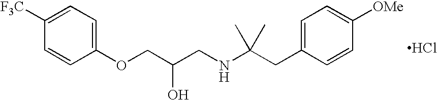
Cl.O(CC(CNC(CC1=CC=C([OMe])C=C1)(C)C)O)C1=CC=C([F3C])C=C1
